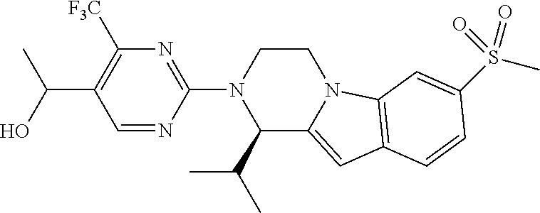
C(O)(C1=C([F3C])N=C(N2C(C(C)C)C3=CC4=C(N3CC2)C=C(S(C)(=O)=O)C=C4)N=C1)C
